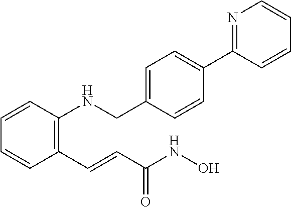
N1=C(C2=CC=C(CNC3=C(C=CC(NO)=O)C=CC=C3)C=C2)C=CC=C1
